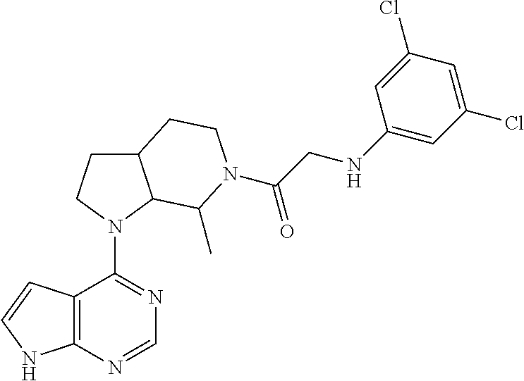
C12=C(N=CN=C1N1C3C(CC1)CCN(C(CNC1=CC(Cl)=CC(Cl)=C1)=O)C3C)NC=C2
